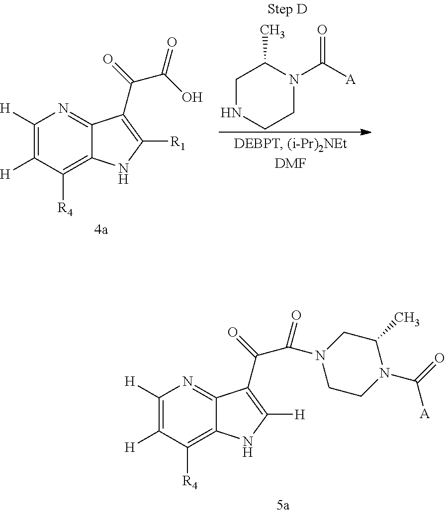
C1([H])=C([H])C([R4])=C2C(=N1)C(C(C(O)=O)=O)=C([R1])N2.C1NCCN(C([A])=O)C1C.C1([H])=C([H])C([R4])=C2C(=N1)C(C(=O)C(=O)N1CC(C)N(C(=O)[A])CC1)=C([H])N2
